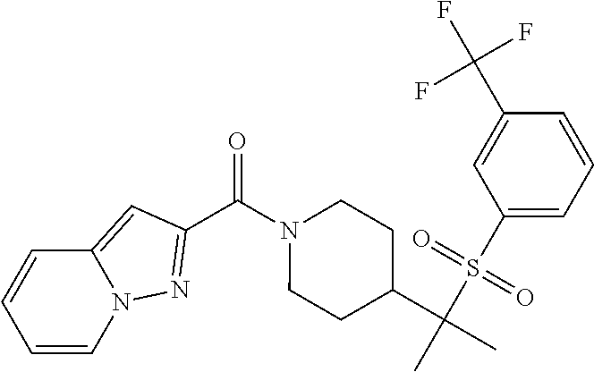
C(N1CCC(C(C)(S(C2=CC=CC(C(F)(F)F)=C2)(=O)=O)C)CC1)(=O)C1=NN2C=CC=CC2=C1
